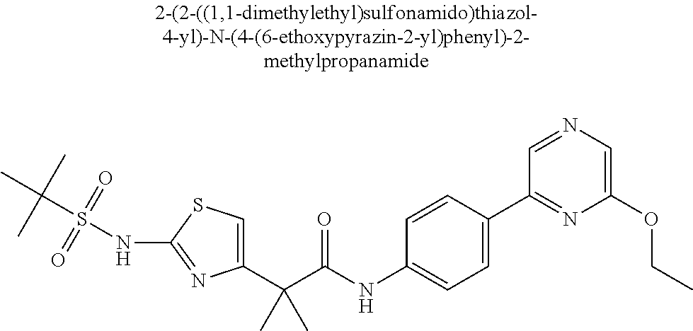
C1(C(C(NC2=CC=C(C3=NC(OCC)=CN=C3)C=C2)=O)(C)C)=CSC(NS(C(C)(C)C)(=O)=O)=N1
